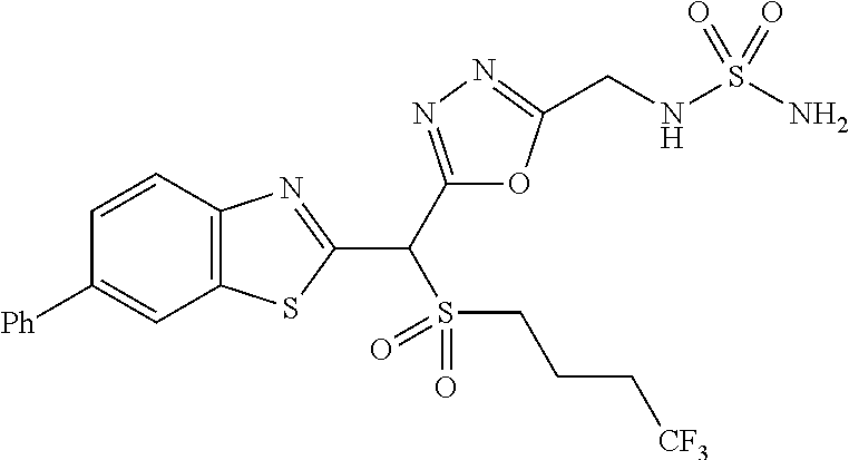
C12=C(C=CC([Ph])=C1)N=C(C(C1=NN=C(CNS(N)(=O)=O)O1)S(CCC[CF3])(=O)=O)S2
